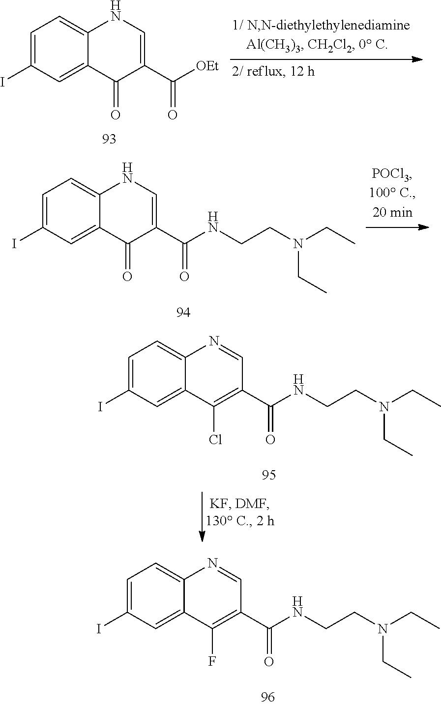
C1=C(I)C=C2C(=C1)NC=C(C([OEt])=O)C2=O.C1=C(I)C=C2C(=C1)NC=C(C(NCCN(CC)CC)=O)C2=O.C1=C(I)C=C2C(=C1)N=CC(C(NCCN(CC)CC)=O)=C2Cl.C1=C(I)C=C2C(=C1)N=CC(C(NCCN(CC)CC)=O)=C2F
